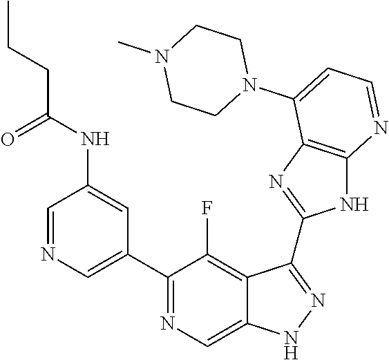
C1=NC=C(C2=NC=C3C(=C2F)C(C2=NC4=C(N2)N=CC=C4N2CCN(C)CC2)=NN3)C=C1NC(CCC)=O
